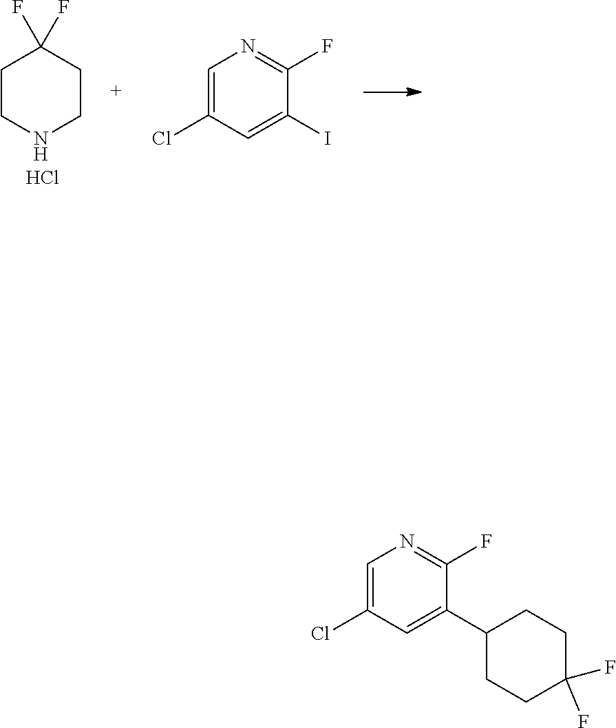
C1CNCCC1(F)F.Cl.C1=C(Cl)C=C(I)C(F)=N1.C1=C(Cl)C=C(C2CCC(F)(F)CC2)C(F)=N1
